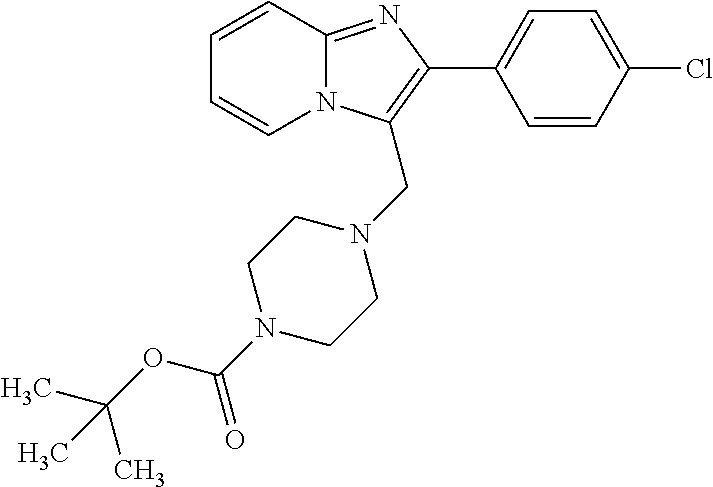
ClC1=CC=C(C2=C(CN3CCN(C(OC(C)(C)C)=O)CC3)N3C(=N2)C=CC=C3)C=C1
